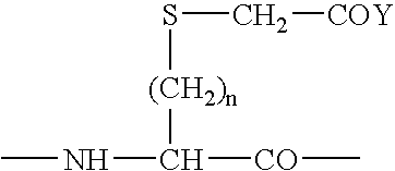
CNC([CO]C)[(CH2)n]SC[COY]
